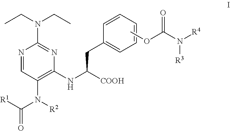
N1=CC(N(C(=O)[R1])[R2])=C(NC([COOH])CC2=CC=CC=C2)N=C1N(CC)CC.COC(N([R4])[R3])=O
